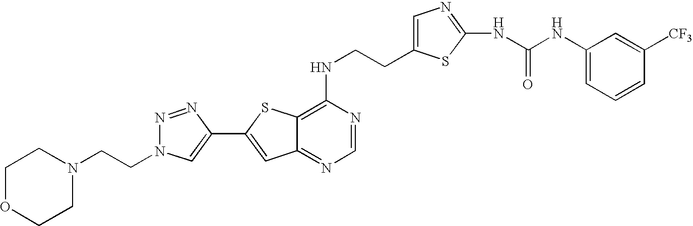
C1(NCCC2=CN=C(NC(NC3=CC=CC([CF3])=C3)=O)S2)=C2C(=NC=N1)C=C(C1=CN(CCN3CCOCC3)N=N1)S2
